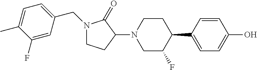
N1(CC2=CC=C(C)C(F)=C2)CCC(N2CC(F)C(C3=CC=C(O)C=C3)CC2)C1=O
